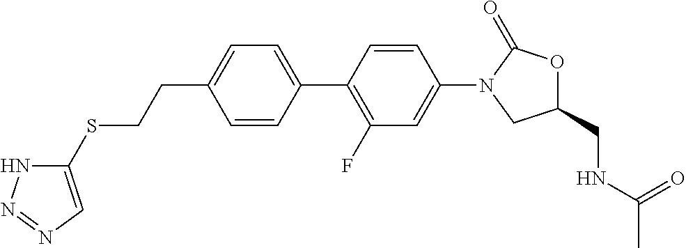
C1(C2=CC=C(CCSC3=CN=NN3)C=C2)=C(F)C=C(N2CC(CNC(C)=O)OC2=O)C=C1
